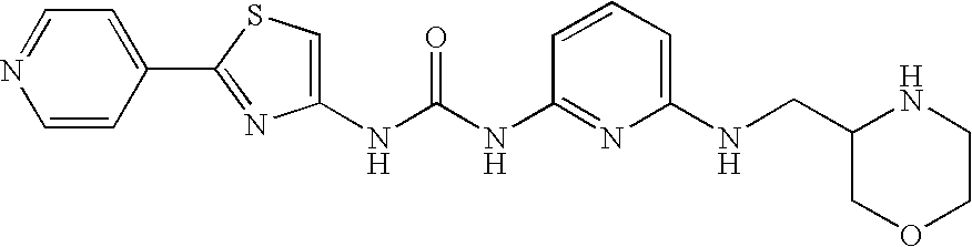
C(NC1=NC(NCC2NCCOC2)=CC=C1)(=O)NC1=CSC(C2=CC=NC=C2)=N1
